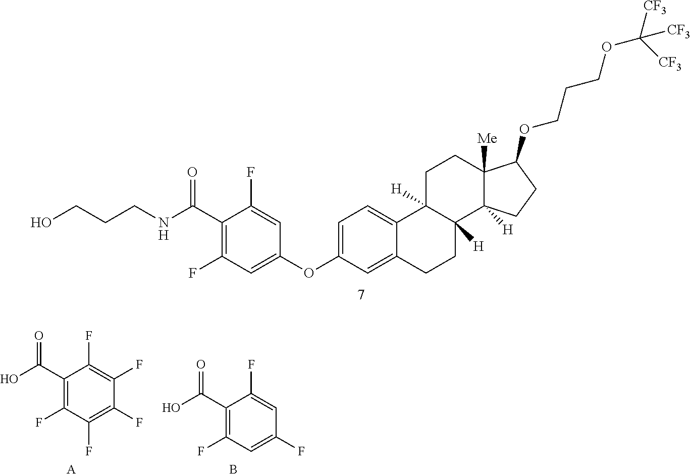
C1=C(OC2=CC(F)=C(C(=O)NCCCO)C(F)=C2)C=C2C(=C1)C1([H])C([H])(CC2)C2([H])C([Me])(CC1)C(OCCCOC([CF3])([CF3])[CF3])CC2.C1(C(O)=O)=C(F)C(F)=C(F)C(F)=C1F.[A].C1(C(O)=O)=C(F)C=C(F)C=C1F.B
